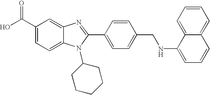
OC(C1=CC=C2C(=C1)N=C(C1=CC=C(CNC3=CC=CC4=CC=CC=C34)C=C1)N2C1CCCCC1)=O
